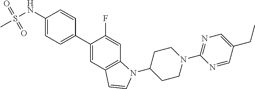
C1(C2=CC=C(NS(=O)(=O)C)C=C2)=CC2=C(C=C1F)N(C1CCN(C3=NC=C(CC)C=N3)CC1)C=C2
